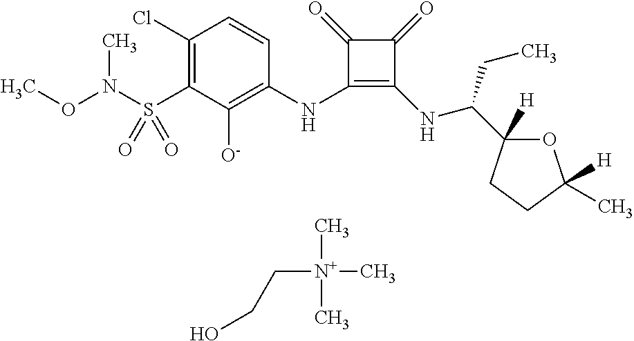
C1(Cl)=C(S(N(OC)C)(=O)=O)C([O-])=C(NC2=C(NC(C3([H])OC([H])(C)CC3)CC)C(=O)C2=O)C=C1.C[N+](C)(C)CCO
